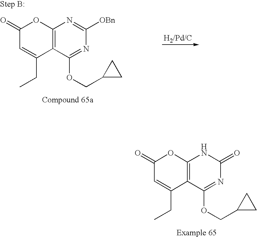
C1(=O)C=C(CC)C2=C(O1)NC(=O)N=C2OCC1CC1.C1(=O)C=C(CC)C2=C(O1)N=C([OBn])N=C2OCC1CC1
